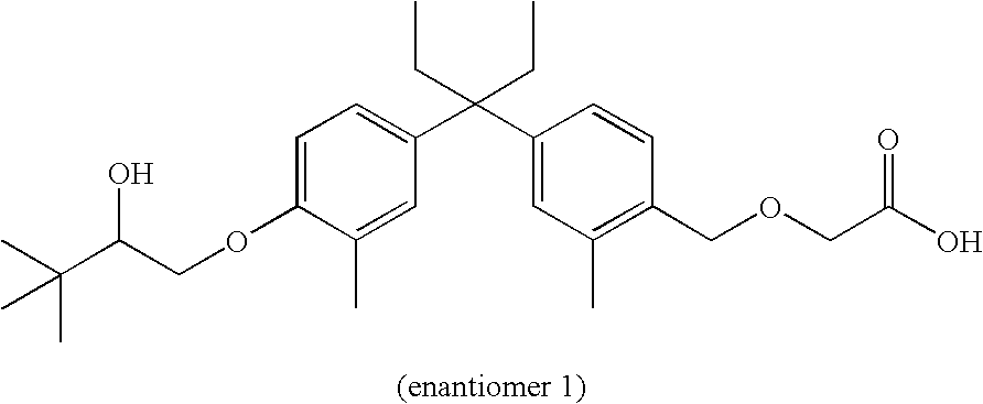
C1(COCC(O)=O)=C(C)C=C(C(C2=CC=C(OCC(C(C)(C)C)O)C(C)=C2)(CC)CC)C=C1
